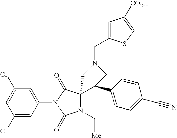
C1(Cl)=CC(Cl)=CC(N2C(=O)N(C[Me])C3(C2=O)C(C2=CC=C(C#N)C=C2)CN(CC2=CC([CO2H])=CS2)C3)=C1
